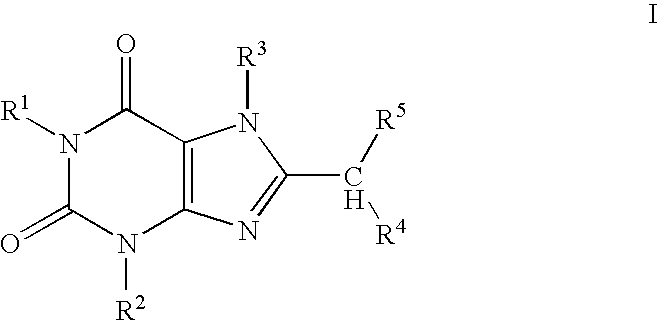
N1([R1])C(=O)N([R2])C2=C(C1=O)N([R3])C(C([R5])[R4])=N2
